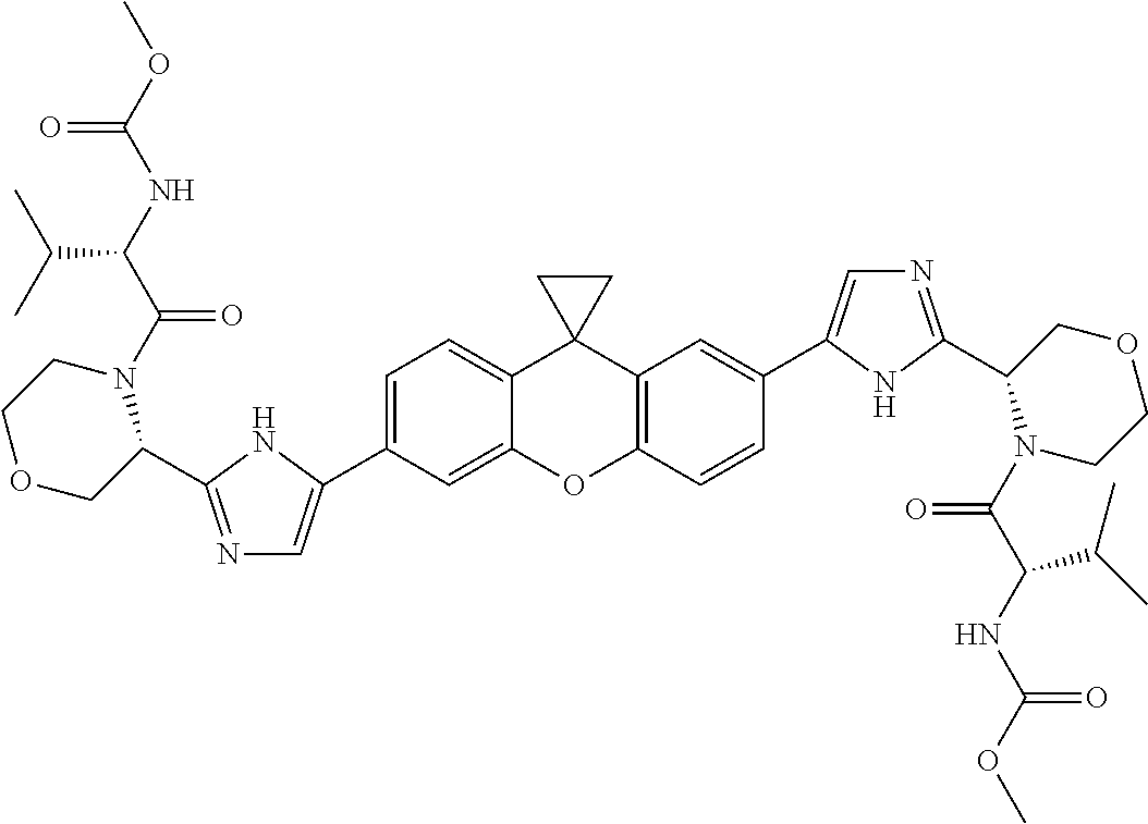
C1(C2=CN=C(C3N(C(=O)C(C(C)C)NC(=O)OC)CCOC3)N2)=CC=C2C3(C4=C(C=CC(C5=CN=C(C6N(C(=O)C(NC(=O)OC)C(C)C)CCOC6)N5)=C4)OC2=C1)CC3
